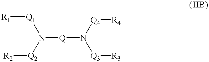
N([Q]N([Q4][R4])[Q3][R3])([Q2][R2])[Q1][R1]
